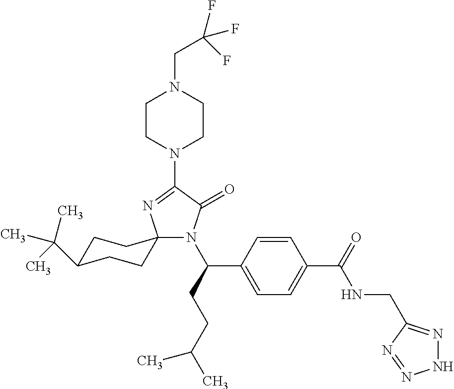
C1C(C(C)(C)C)CCC2(C1)N(C(C1=CC=C(C(NCC3=NNN=N3)=O)C=C1)CCC(C)C)C(=O)C(N1CCN(CC(F)(F)F)CC1)=N2
